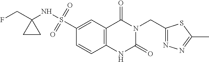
C12=C(C=C(S(NC3(CF)CC3)(=O)=O)C=C1)C(=O)N(CC1=NN=C(C)S1)C(=O)N2
